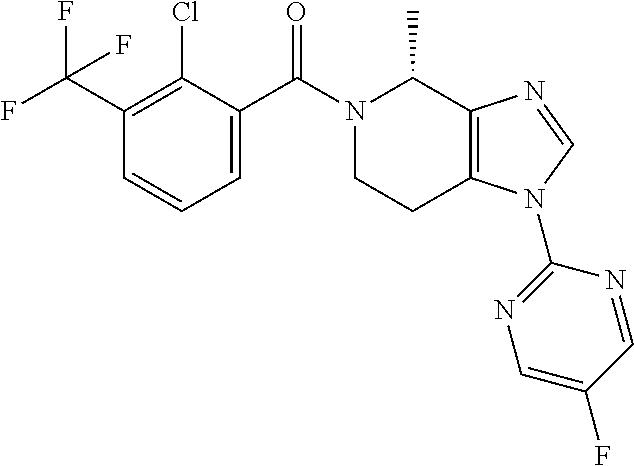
C1(C(F)(F)F)=C(Cl)C(C(N2CCC3=C(C2C)N=CN3C2=NC=C(F)C=N2)=O)=CC=C1
